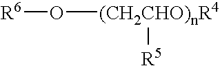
[R6]O[(CH2CHO)nR4][R5]
